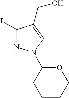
O1CCCCC1N1N=C(I)C(CO)=C1
